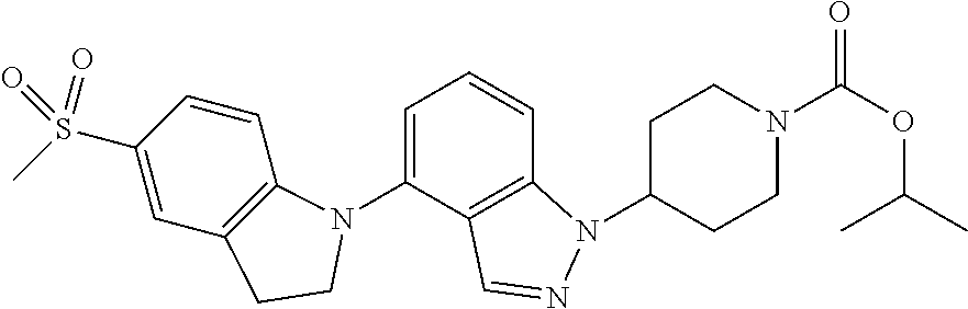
C1(N2C3=C(C=C(S(C)(=O)=O)C=C3)CC2)=CC=CC2=C1C=NN2C1CCN(C(OC(C)C)=O)CC1
